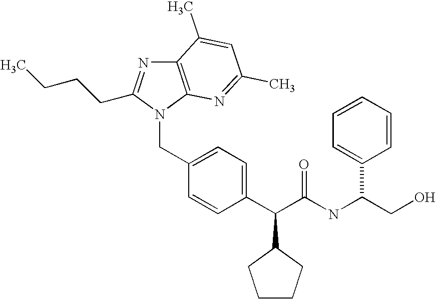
C12=C(N(CC3=CC=C(C(C(NC(CO)C4=CC=CC=C4)=O)C4CCCC4)C=C3)C(CCCC)=N1)N=C(C)C=C2C
